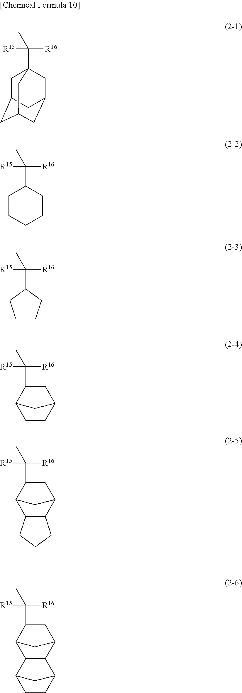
C1C2CC3CC(CC1(C([R15])(C)[R16])C3)C2.C1(C([R15])(C)[R16])CCCCC1.C1(C([R15])(C)[R16])CCCC1.C([R15])(C)([R16])C1CC2CCC1C2.C([R15])(C)([R16])C1CC2C3C(C1C2)CCC3.C([R15])(C)([R16])C1CC2CC1C1C2C2CCC1C2
